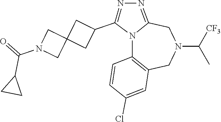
N12C3=C(CN(C([CF3])C)CC1=NN=C2C1CC2(C1)CN(C(=O)C1CC1)C2)C=C(Cl)C=C3
